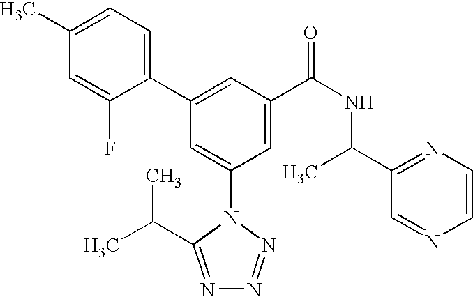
C1(C2=CC(C(NC(C)C3=NC=CN=C3)=O)=CC(N3C(C(C)C)=NN=N3)=C2)=CC=C(C)C=C1F
